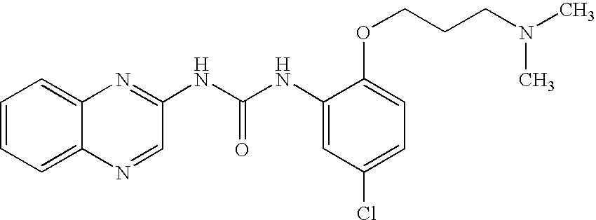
C1=C(OCCCN(C)C)C(NC(=O)NC2=NC3=CC=CC=C3N=C2)=CC(Cl)=C1
